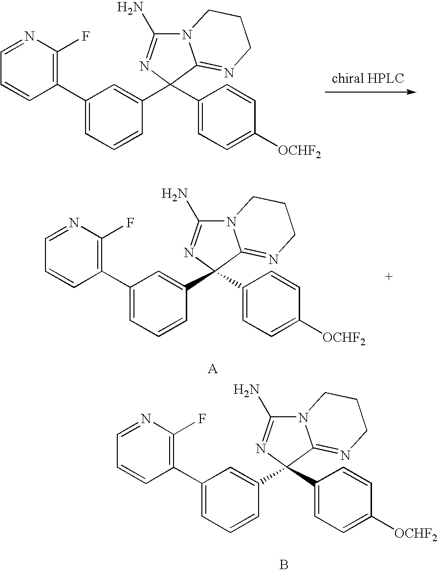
C1(C2=CC=CC(C3(C4=CC=C([OCHF2])C=C4)N=C(N)N4C3=NCCC4)=C2)=C(F)N=CC=C1.C1(C2=CC=CC(C3(C4=CC=C([OCHF2])C=C4)N=C(N)N4C3=NCCC4)=C2)=C(F)N=CC=C1.C1(C2=CC=CC(C3(C4=CC=C([OCHF2])C=C4)N=C(N)N4C3=NCCC4)=C2)=C(F)N=CC=C1.B
